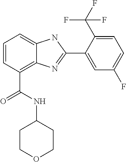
C1=CC(C(NC2CCOCC2)=O)=C2C(=C1)NC(C1=CC(F)=CC=C1C(F)(F)F)=N2
